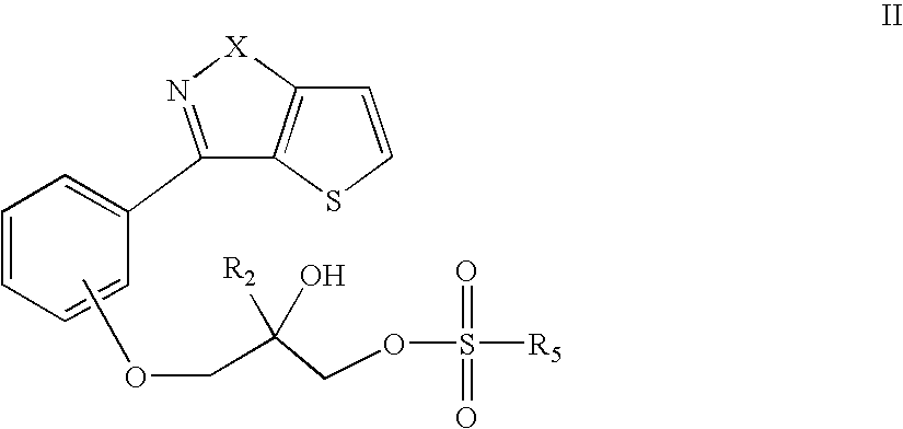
COCC(COS(=O)(=O)[R5])([R2])O.C1=CC=CC(C2=N[X]C3=C2SC=C3)=C1
